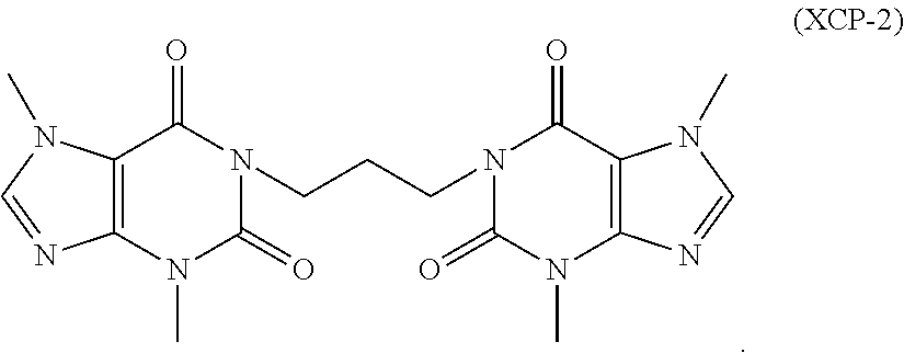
C12=C(N(C)C(=O)N(CCCN3C(=O)N(C)C4=C(C3=O)N(C)C=N4)C1=O)N=CN2C
